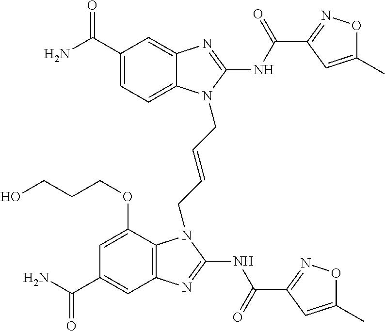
C1(C(N)=O)=CC=C2C(=C1)N=C(NC(=O)C1=NOC(C)=C1)N2CC=CCN1C2=C(C=C(C(N)=O)C=C2OCCCO)N=C1NC(=O)C1=NOC(C)=C1
